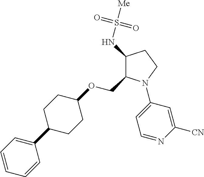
C1(NS([Me])(=O)=O)C(COC2CCC(C3=CC=CC=C3)CC2)N(C2=CC=NC([CN])=C2)CC1
